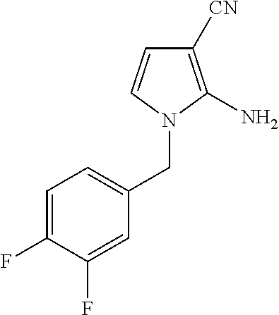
C1=C(F)C(F)=CC(CN2C(N)=C([CN])C=C2)=C1
